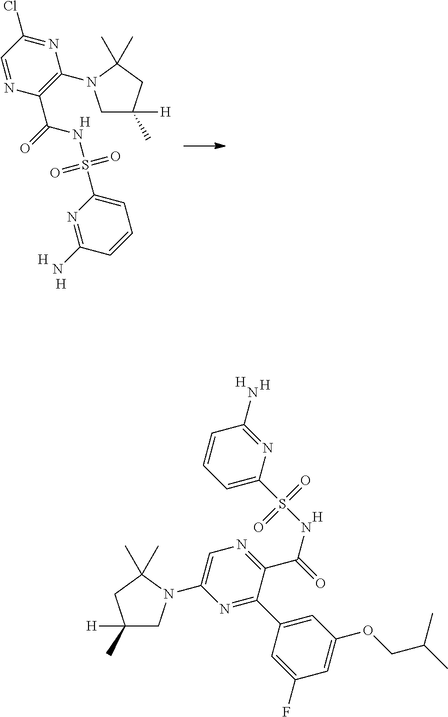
[H].N1=C(N)C=CC=C1S(NC(=O)C1=C(N2CC([H])(C)CC2(C)C)N=C(Cl)C=N1)(=O)=O.[H].[H].C1=CC=C(S(NC(C2=NC=C(N3CC(C)([H])CC3(C)C)N=C2C2=CC(OCC(C)C)=CC(F)=C2)=O)(=O)=O)N=C1N.[H].[H].[H]
